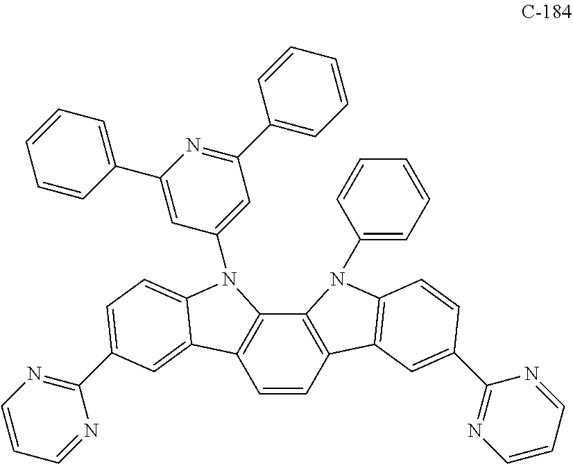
C1=CC2=C(C3=C1C1=CC(C4=NC=CC=N4)=CC=C1N3C1=CC(C3=CC=CC=C3)=NC(C3=CC=CC=C3)=C1)N(C1=CC=CC=C1)C1=C2C=C(C2=NC=CC=N2)C=C1
